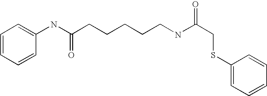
C1=CC=CC(NC(CCCCCNC(CSC2=CC=CC=C2)=O)=O)=C1
